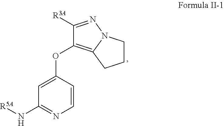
C1([R3A])=NN2C(=C1OC1=CC(N[R5A])=NC=C1)CCC2
